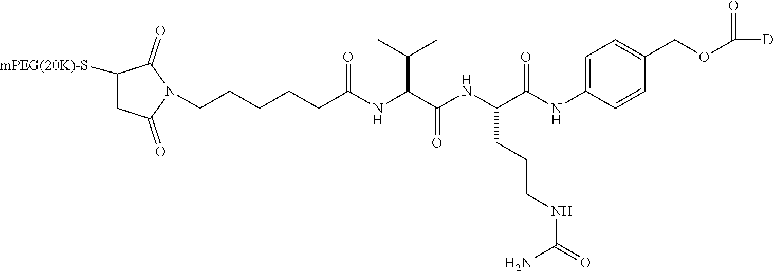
C1([mPEG(20K)-S])CC(=O)N(CCCCCC(NC(C(NC(C(NC2=CC=C(COC(=O)[D])C=C2)=O)CCCNC(=O)N)=O)C(C)C)=O)C1=O
